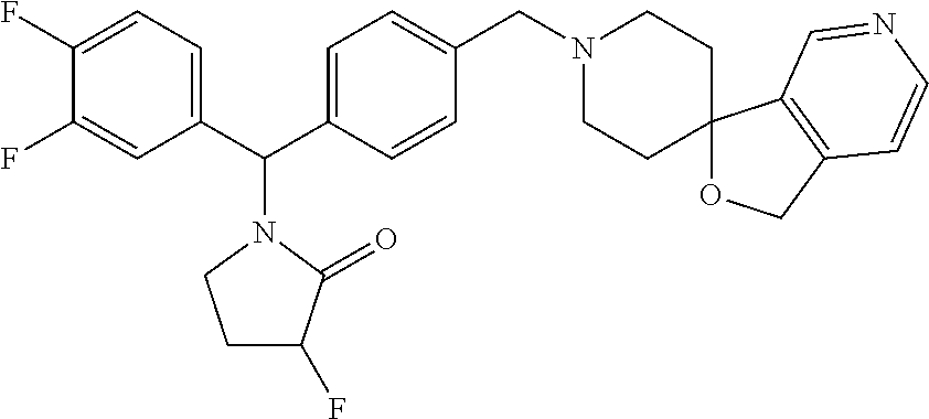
C1(C(C2=CC=C(CN3CCC4(CC3)OCC3=C4C=NC=C3)C=C2)N2CCC(F)C2=O)=CC=C(F)C(F)=C1
